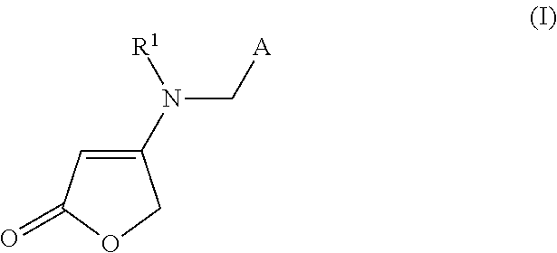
C(N(C1=CC(=O)OC1)[R1])[A]
